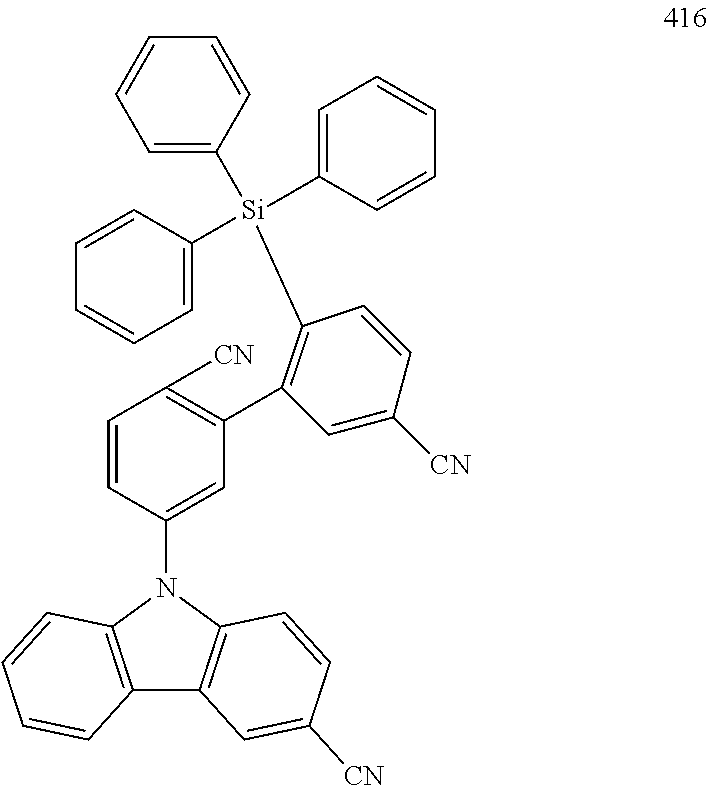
C1=CC=CC=C1[Si](C1=CC=CC=C1)(C1=C(C2=C([CN])C=CC(N3C4=C(C5=C3C=CC([CN])=C5)C=CC=C4)=C2)C=C([CN])C=C1)C1=CC=CC=C1
